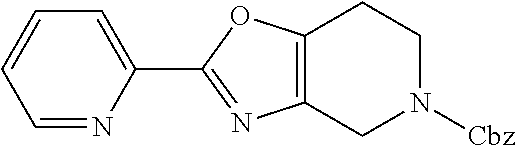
C1=NC(C2=NC3=C(O2)CCN([Cbz])C3)=CC=C1
